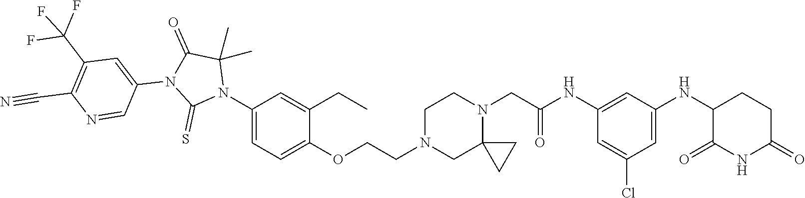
C1=C(Cl)C=C(NC2C(=O)NC(=O)CC2)C=C1NC(CN1CCN(CCOC2=CC=C(N3C(C)(C)C(=O)N(C4=CC(C(F)(F)F)=C(C#N)N=C4)C3=S)C=C2CC)CC12CC2)=O
